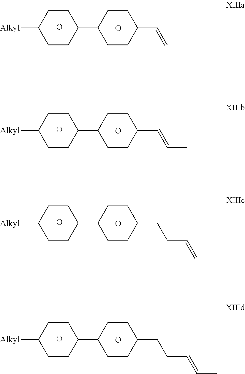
C1CC([Alkyl])CCC1C1CCC(C=C)CC1.O.O.C1CC([Alkyl])CCC1C1CCC(C=CC)CC1.O.O.C1CC([Alkyl])CCC1C1CCC(CCC=C)CC1.O.O.C1CC([Alkyl])CCC1C1CCC(CCC=CC)CC1.O.O
